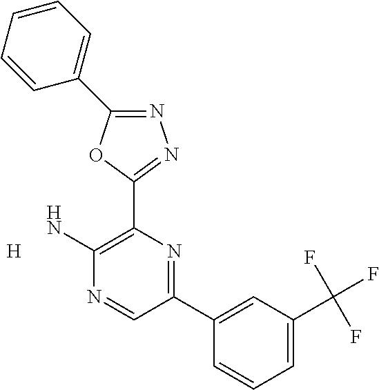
N1=C(C2=CC=CC=C2)OC(C2=C(N)N=CC(C3=CC(C(F)(F)F)=CC=C3)=N2)=N1.[H]
